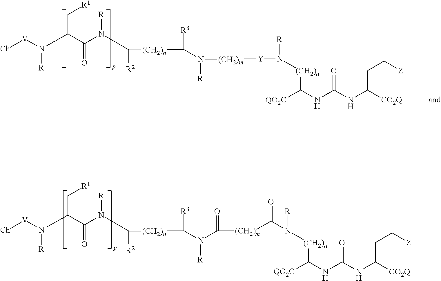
C(CC[Z])([CO2Q])NC(=O)NC([QO2C])[(CH2)a]N(C([(CH2)m]C(N(C([(CH2)n]C([R2])N([R])C(=O)C(C[R1])N([V][Ch])[R])[R3])[R])=O)=O)[R].C(CC[Z])([CO2Q])NC(=O)NC([QO2C])[(CH2)a]N([Y][(CH2)m]N(C([(CH2)n]C([R2])N([R])C(=O)C(C[R1])N([V][Ch])[R])[R3])[R])[R]
